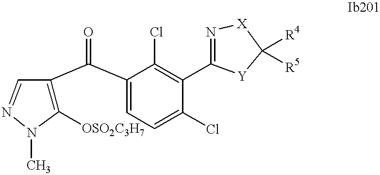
C1([OSO2C3H7])=C(C(C2=CC=C(Cl)C(C3=N[X]C([R4])([R5])[Y]3)=C2Cl)=O)C=NN1C
